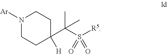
N1([Ar])CCC([H])(C(S([R5])(=O)=O)(C)C)CC1
